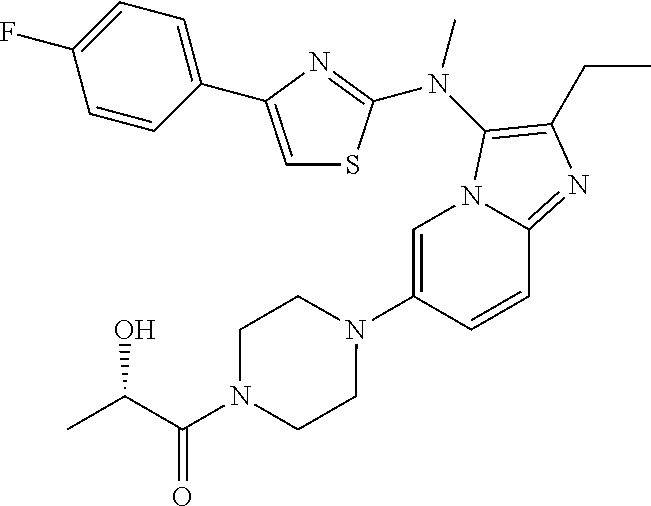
C1=C(N2CCN(C(C(C)O)=O)CC2)C=CC2=NC(CC)=C(N(C)C3=NC(C4=CC=C(F)C=C4)=CS3)N12
